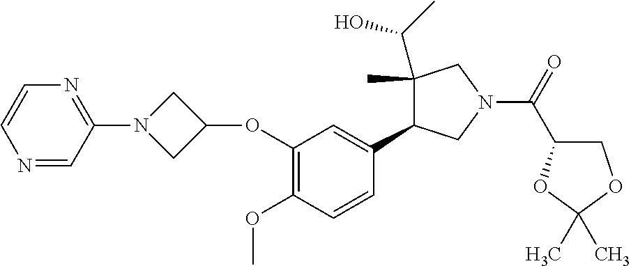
C1=CN=CC(N2CC(OC3=C(OC)C=CC(C4C(C(O)C)(C)CN(C(C5COC(C)(C)O5)=O)C4)=C3)C2)=N1
